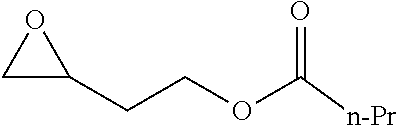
C1C(CCOC([n-Pr])=O)O1
